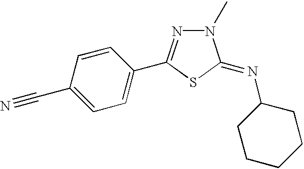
C1(C#N)=CC=C(C2=NN(C)C(=NC3CCCCC3)S2)C=C1
